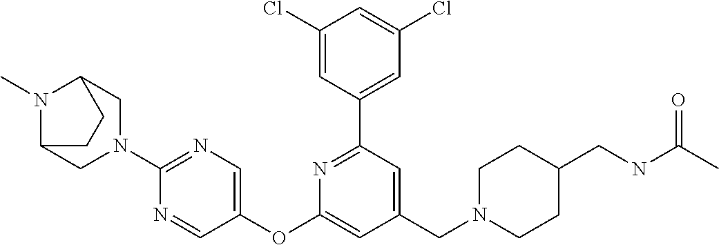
C1(Cl)=CC(C2=NC(OC3=CN=C(N4CC5N(C)C(C4)CC5)N=C3)=CC(CN3CCC(CNC(C)=O)CC3)=C2)=CC(Cl)=C1
